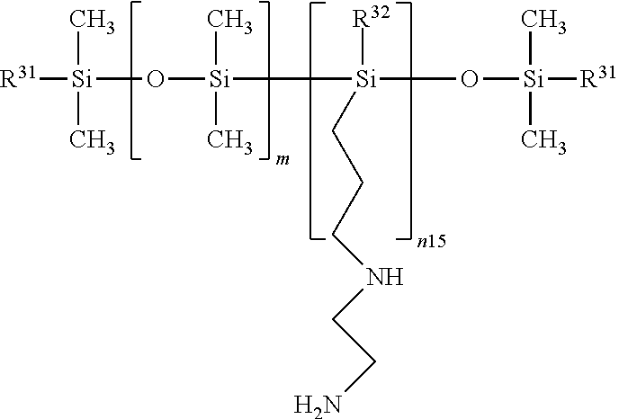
[R31][Si](O[Si]([Si](O[Si]([R31])(C)C)([R32])CCCNCCN)(C)C)(C)C
